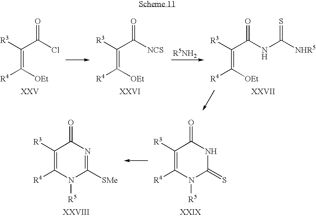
C(=C([OEt])[R4])(C(Cl)=O)[R3].C(=C([OEt])[R4])(C([NCS])=O)[R3].C(=C([OEt])[R4])(C(NC([NHR5])=S)=O)[R3].C1([R3])=C([R4])N([R5])C(=S)NC1=O.C1([R3])=C([R4])N([R5])C([SMe])=NC1=O
